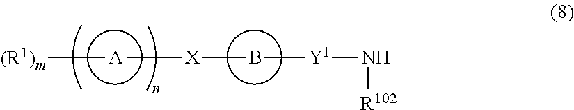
B([Y1]N[R102])[X][A][(R1)m]
